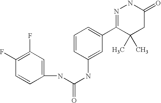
C1(F)=C(F)C=C(NC(NC2=CC(C3=NNC(=O)CC3(C)C)=CC=C2)=O)C=C1
